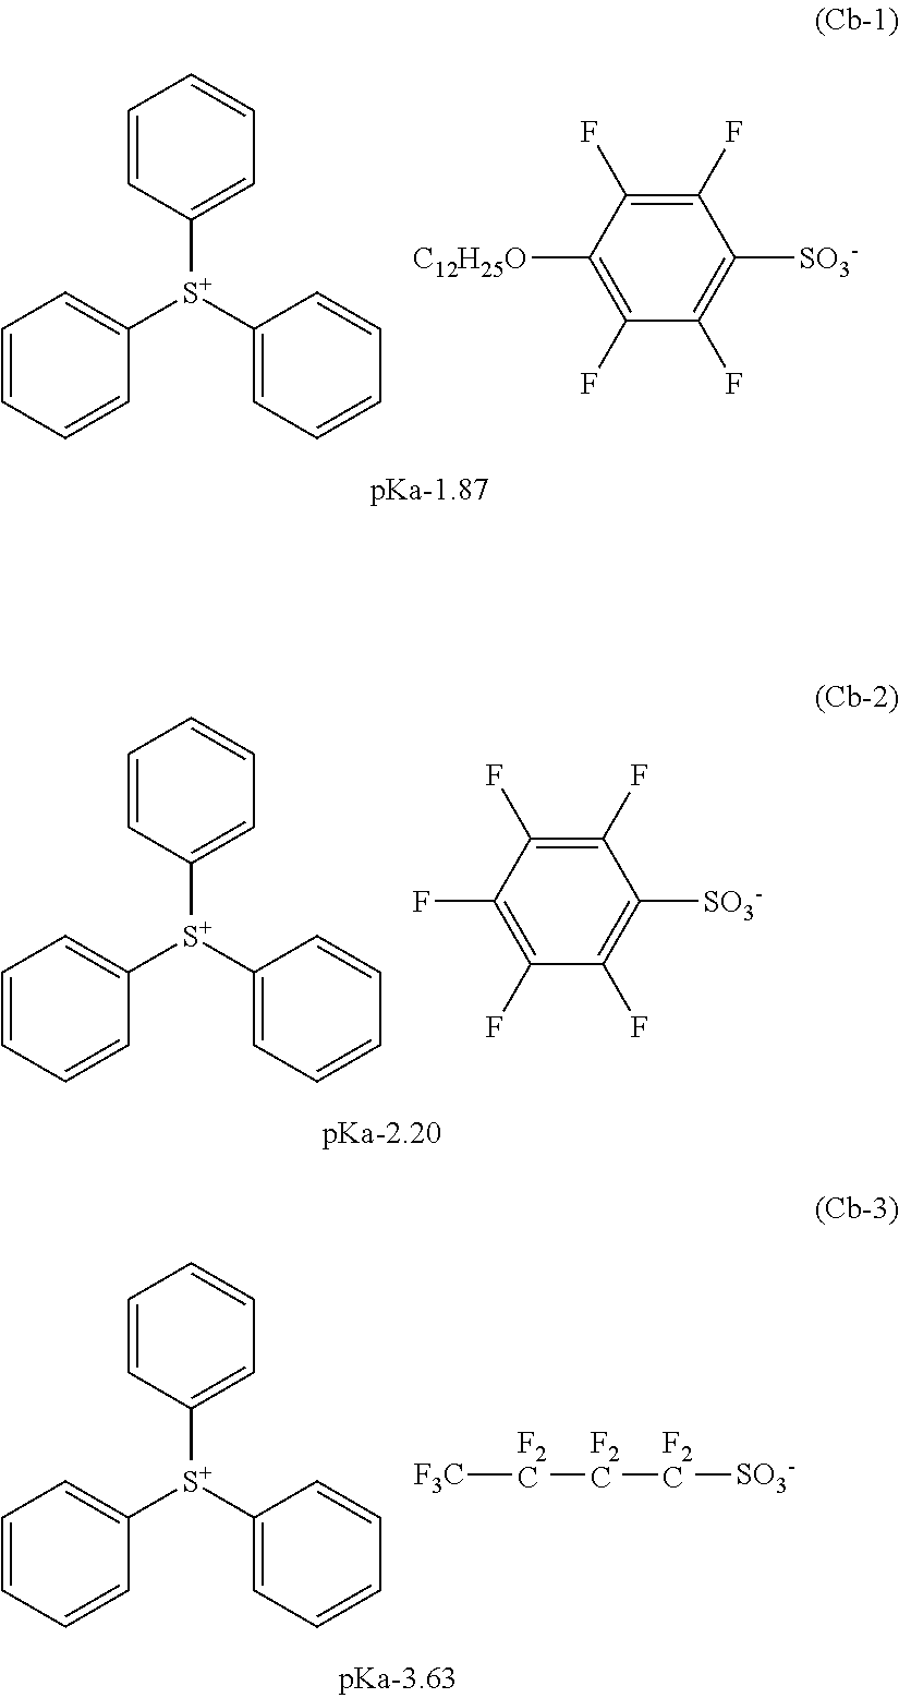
C1=CC([S+](C2=CC=CC=C2)C2=CC=CC=C2)=CC=C1.C1(F)=C(F)C([C12H25O])=C(F)C(F)=C1[SO3-].C1=CC([S+](C2=CC=CC=C2)C2=CC=CC=C2)=CC=C1.[F3C][F2C][F2C][F2C][SO3-].C1=CC([S+](C2=CC=CC=C2)C2=CC=CC=C2)=CC=C1.C1(F)=C(F)C(F)=C(F)C(F)=C1[SO3-]
